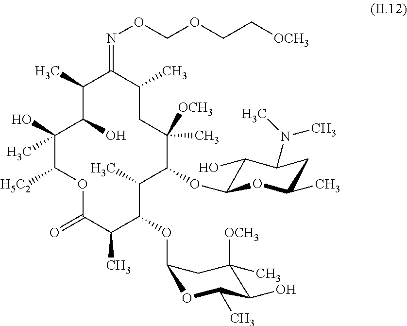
O1C(=O)C(C)C(OC2OC(C)C(O)C([OCH3])(C)C2)C(C)C(OC2C(O)C(N(C)C)CC(C)O2)C([OCH3])(C)CC(C)C(=NOCOCC[OCH3])C(C)C(O)C(O)(C)C1[H5C2]
